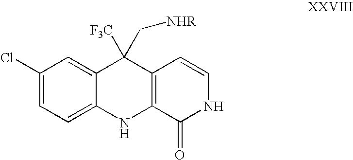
C1(Cl)=CC=C2C(=C1)C([F3C])(C[NHR])C1=C(N2)C(=O)NC=C1
